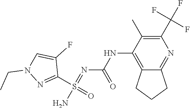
C12=C(NC(N=S(=O)(N)C3=NN(CC)C=C3F)=O)C(C)=C(C(F)(F)F)N=C1CCC2
